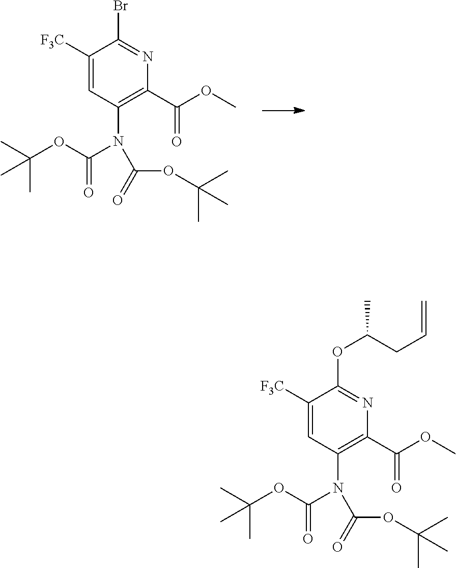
C(C1=C(N(C(OC(C)(C)C)=O)C(=O)OC(C)(C)C)C=C([F3C])C(OC(C)CC=C)=N1)(OC)=O.C(C1=C(N(C(OC(C)(C)C)=O)C(=O)OC(C)(C)C)C=C([F3C])C(Br)=N1)(OC)=O
